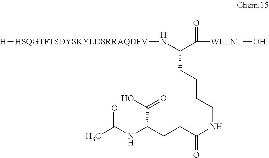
N(C(CCC(NCCCCC(C([WLLNT]O)=O)N[HSQGTFTSDYSKYLDSRRAQDFV][H])=O)C(O)=O)C(C)=O
